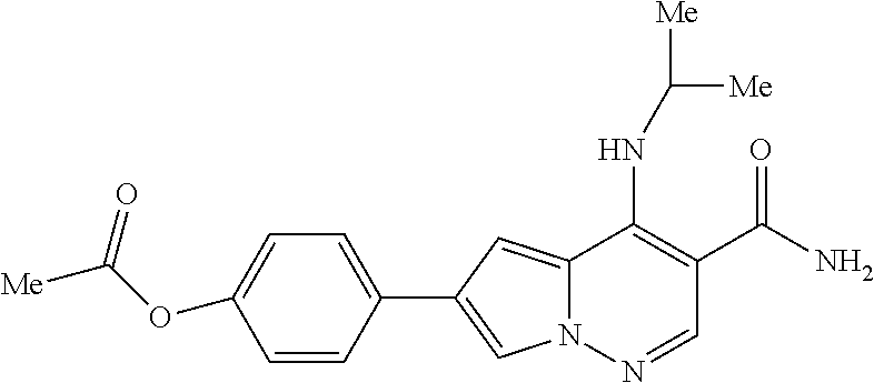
N12C(=CC(C3=CC=C(OC([Me])=O)C=C3)=C1)C(NC([Me])[Me])=C(C(N)=O)C=N2
